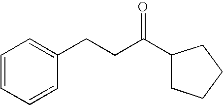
C1=CC=CC(CCC(C2CCCC2)=O)=C1
